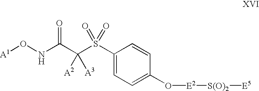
[A1]ONC(C(S(C1=CC=C(O[E2][S(O)2][E5])C=C1)(=O)=O)([A2])[A3])=O
